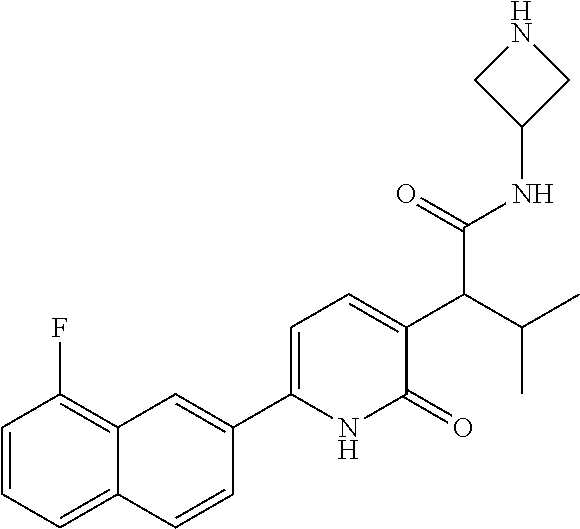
C1(C2=CC=C(C(C(NC3CNC3)=O)C(C)C)C(=O)N2)=CC2=C(F)C=CC=C2C=C1
